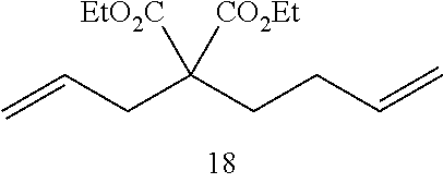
C=CCC(CCC=C)([EtO2C])[CO2Et]
